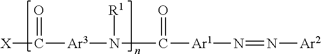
[X]C([Ar3]N(C([Ar1]N=N[Ar2])=O)[R1])=O
